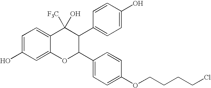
C1=C(O)C=C2C(=C1)C(O)([F3C])C(C1=CC=C(O)C=C1)C(C1=CC=C(OCCCCCl)C=C1)O2
